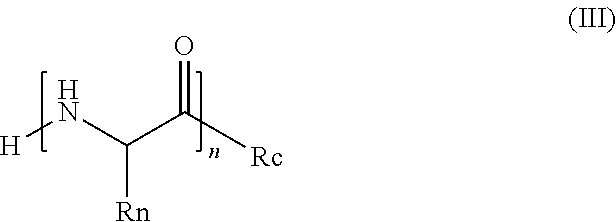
[H]NC(C([Rc])=O)[Rn]
